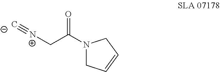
N1(C(C[N+]#[C-])=O)CC=CC1
